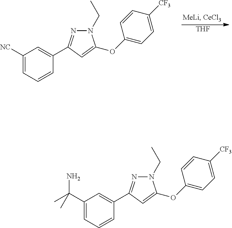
[THF].C1([NC])=CC=CC(C2=NN(CC)C(OC3=CC=C([CF3])C=C3)=C2)=C1.C1(C(C)(N)C)=CC=CC(C2=NN(CC)C(OC3=CC=C([CF3])C=C3)=C2)=C1
